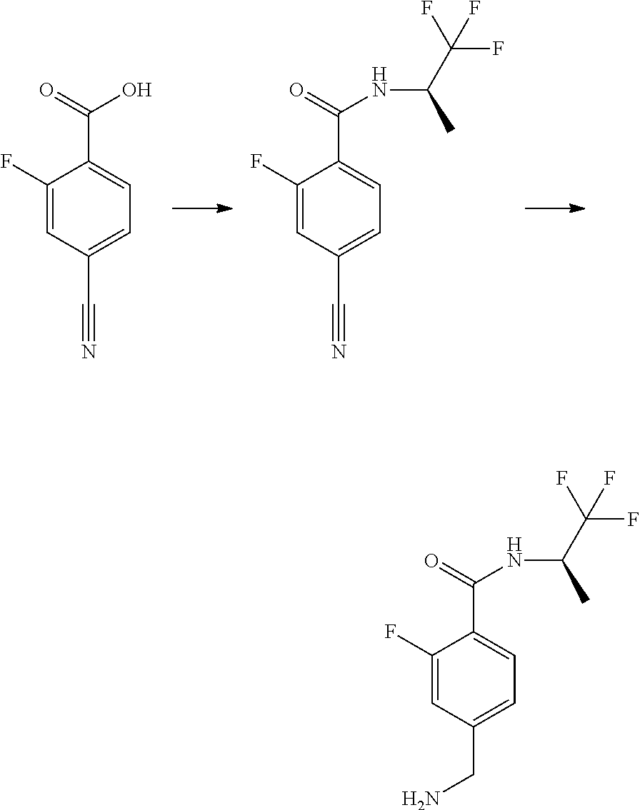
C1(F)=CC(C#N)=CC=C1C(O)=O.C1(F)=CC(C#N)=CC=C1C(NC(C)C(F)(F)F)=O.C1(F)=CC(CN)=CC=C1C(NC(C)C(F)(F)F)=O
